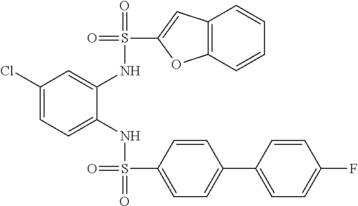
C1(Cl)=CC=C(NS(=O)(C2=CC=C(C3=CC=C(F)C=C3)C=C2)=O)C(NS(=O)(C2=CC3=C(O2)C=CC=C3)=O)=C1
